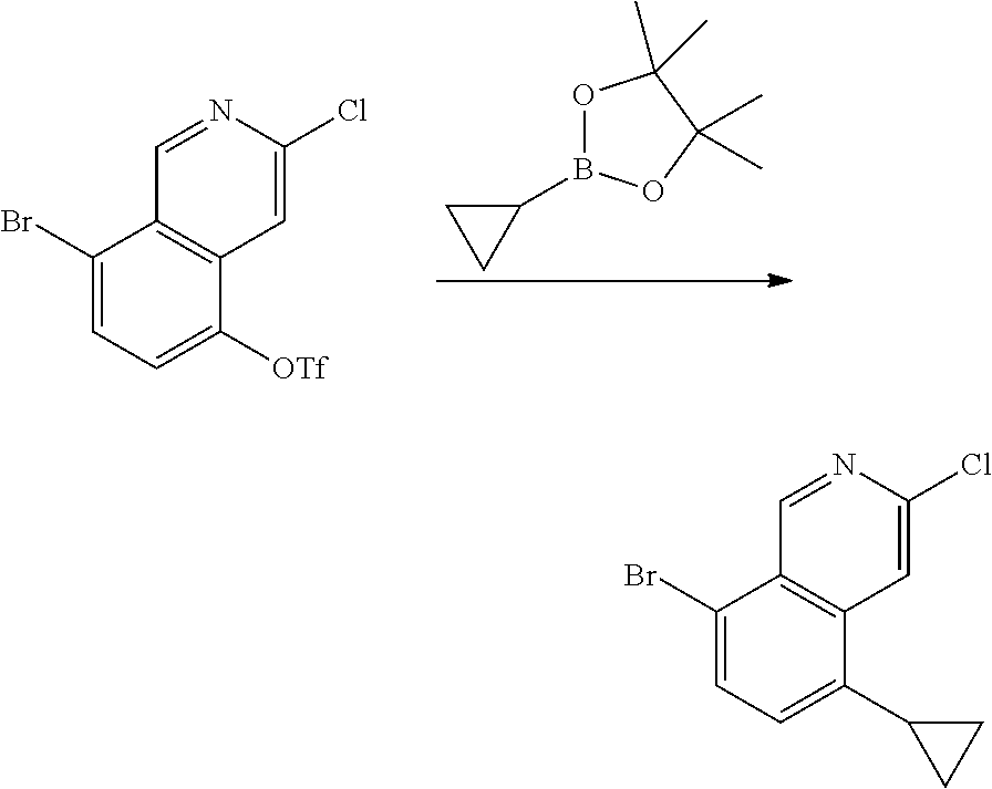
C1(Br)=CC=C([OTf])C2=C1C=NC(Cl)=C2.O1B(C2CC2)OC(C)(C)C1(C)C.C1(Br)=CC=C(C2CC2)C2=C1C=NC(Cl)=C2
